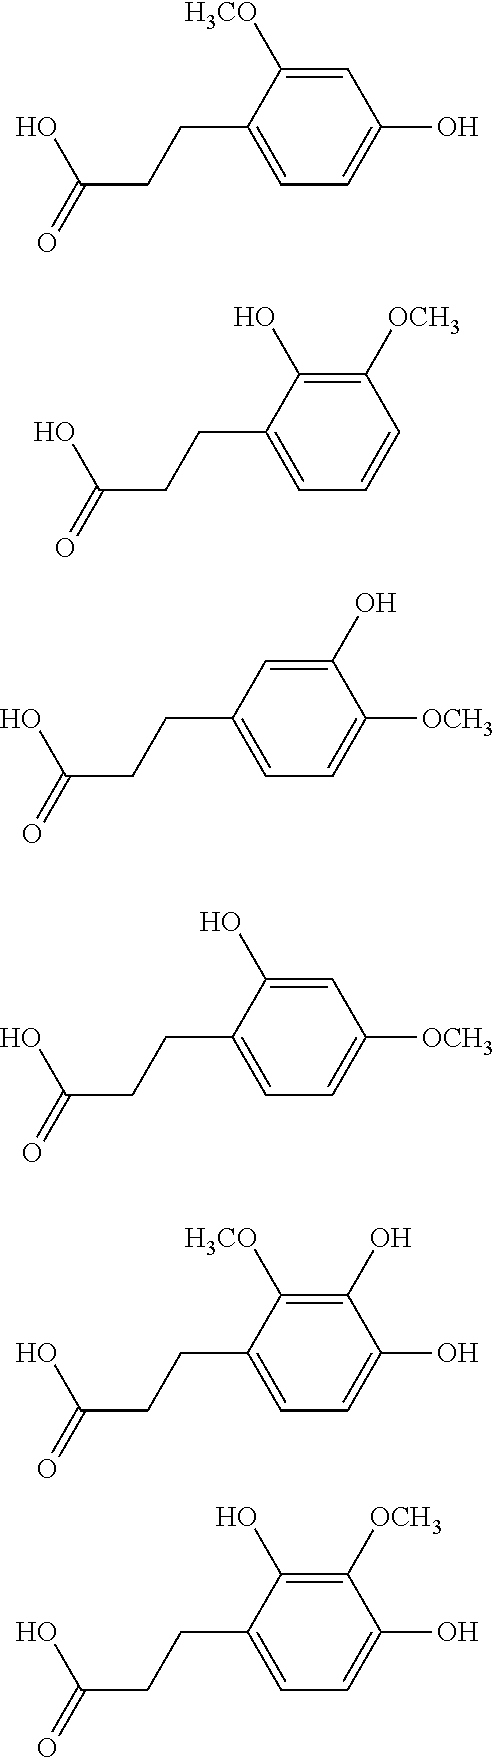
C1(CCC(=O)O)=CC=C(O)C=C1[H3CO].C1(CCC(=O)O)=CC=CC([OCH3])=C1O.C1(CCC(=O)O)=CC=C([OCH3])C(O)=C1.C1(CCC(=O)O)=CC=C([OCH3])C=C1O.C1(CCC(=O)O)=CC=C(O)C(O)=C1[H3CO].C1(CCC(=O)O)=CC=C(O)C([OCH3])=C1O
